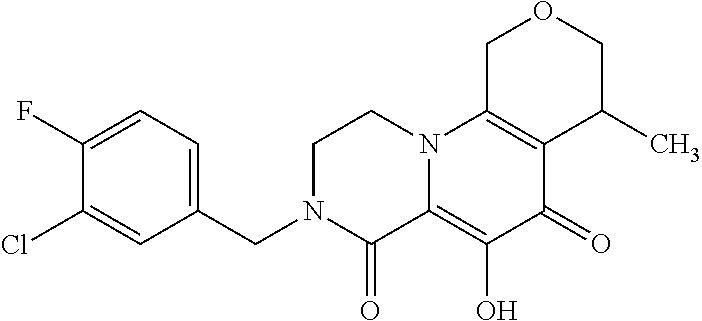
C1(CN2C(=O)C3=C(O)C(=O)C4=C(N3CC2)COCC4C)=CC=C(F)C(Cl)=C1
